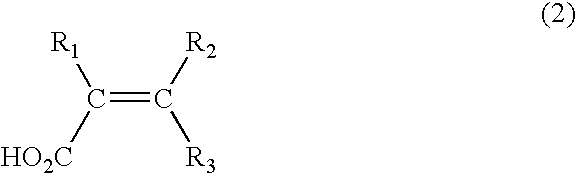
C(=C([R2])[R3])([HO2C])[R1]
